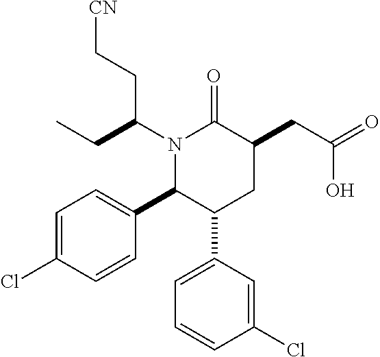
N1(C(CC)CC[CN])C(C2=CC=C(Cl)C=C2)C(C2=CC=CC(Cl)=C2)CC(CC(=O)O)C1=O
